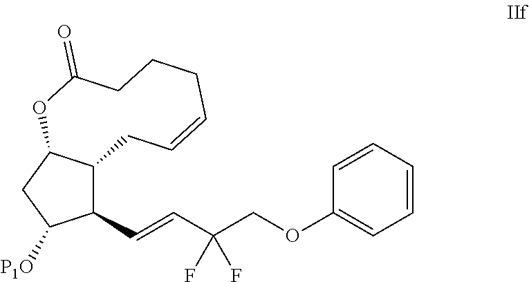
C1(C=CC(COC2=CC=CC=C2)(F)F)C2C(CC1[P1O])OC(=O)CCCC=CC2
